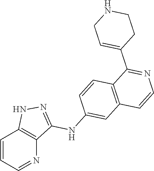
C1=CC=NC2=C1NN=C2NC1=CC2=C(C=C1)C(C1=CCNCC1)=NC=C2
